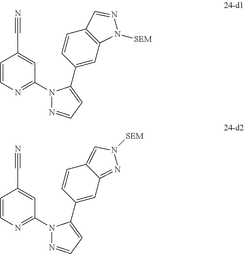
C1=CN=C(N2N=CC=C2C2=CC3=C(C=C2)C=NN3[SEM])C=C1C#N.C1=CN=C(N2N=CC=C2C2=CC3=NN([SEM])C=C3C=C2)C=C1C#N
